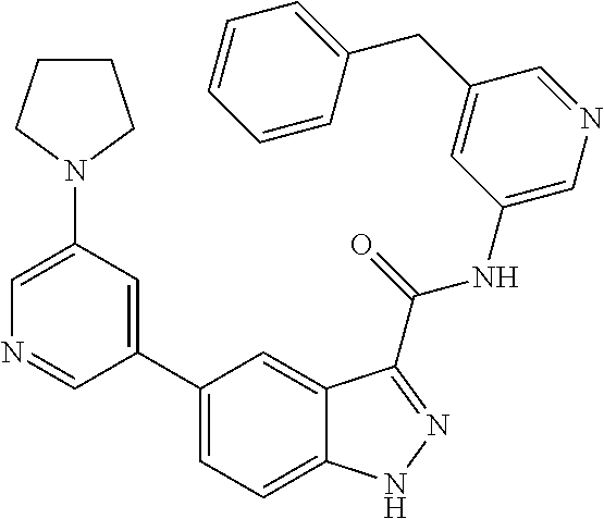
C1(N2CCCC2)=CN=CC(C2=CC=C3C(=C2)C(C(NC2=CN=CC(CC4=CC=CC=C4)=C2)=O)=NN3)=C1
